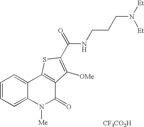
N(C(=O)C1=C([OMe])C2=C(C3=CC=CC=C3N([Me])C2=O)S1)CCCN([Et])[Et].[CF3CO2H]
